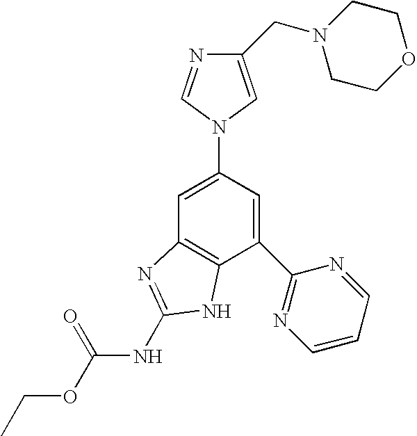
N1(C2=CC3=C(C(C4=NC=CC=N4)=C2)NC(NC(OCC)=O)=N3)C=C(CN2CCOCC2)N=C1
